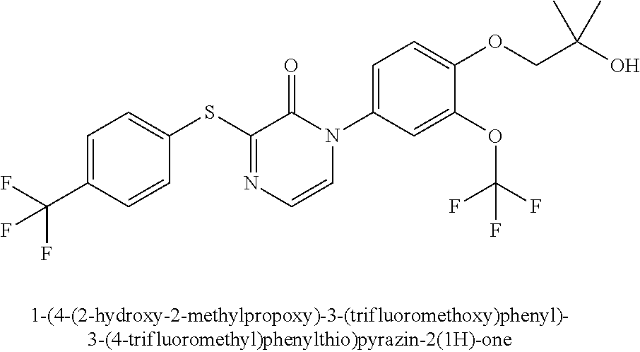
FC(C1=CC=C(SC2=NC=CN(C3=CC=C(OCC(O)(C)C)C(OC(F)(F)F)=C3)C2=O)C=C1)(F)F
